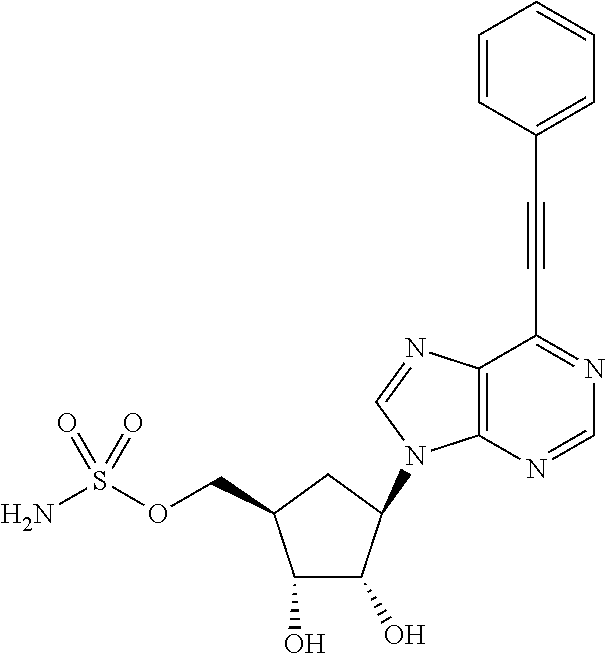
C1(O)C(O)C(N2C3=C(C(C#CC4=CC=CC=C4)=NC=N3)N=C2)CC1COS(N)(=O)=O
